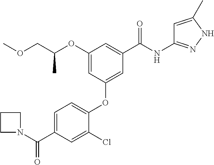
C1=C(Cl)C(OC2=CC(C(NC3=NNC(C)=C3)=O)=CC(OC(COC)C)=C2)=CC=C1C(N1CCC1)=O
